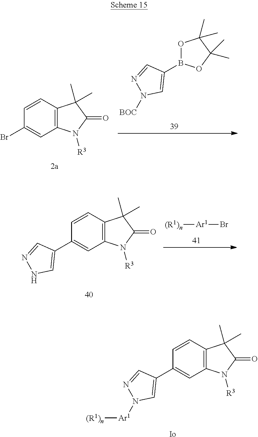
C1=CC2=C(C=C1C1=CN([Ar1][(R1)n])N=C1)N([R3])C(=O)C2(C)C.[Io].C1(B2OC(C)(C)C(C)(C)O2)=CN([BOC])N=C1.C1=CC2=C(C=C1Br)N([R3])C(=O)C2(C)C.C1=CC2=C(C=C1C1=CNN=C1)N([R3])C(=O)C2(C)C.[Ar1]([(R1)n])Br
